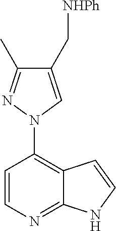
C1=CN=C2C(=C1N1C=C(C[NHPh])C(C)=N1)C=CN2
